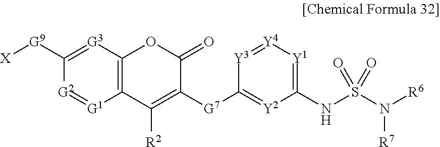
C12=C([G3]=C([G9][X])[G2]=[G1]1)OC(=O)C([G7]C1=[Y2]C(NS(N([R6])[R7])(=O)=O)=[Y1][Y4]=[Y3]1)=C2[R2]
